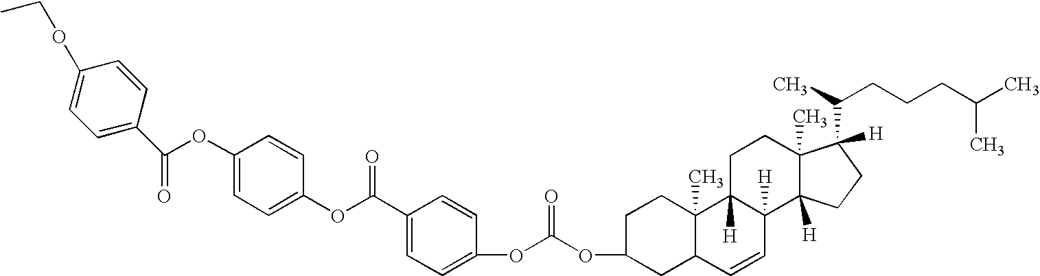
C1=C(C(=O)OC2=CC=C(OC(=O)C3=CC=C(OC(OC4CC5C(C)(CC4)C4([H])C([H])(C=C5)C5([H])C(C)(CC4)C(C(C)CCCC(C)C)([H])CC5)=O)C=C3)C=C2)C=CC(OCC)=C1
